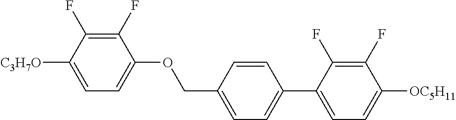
C1(F)=C(F)C([C3H7O])=CC=C1OCC1=CC=C(C2=CC=C([OC5H11])C(F)=C2F)C=C1
